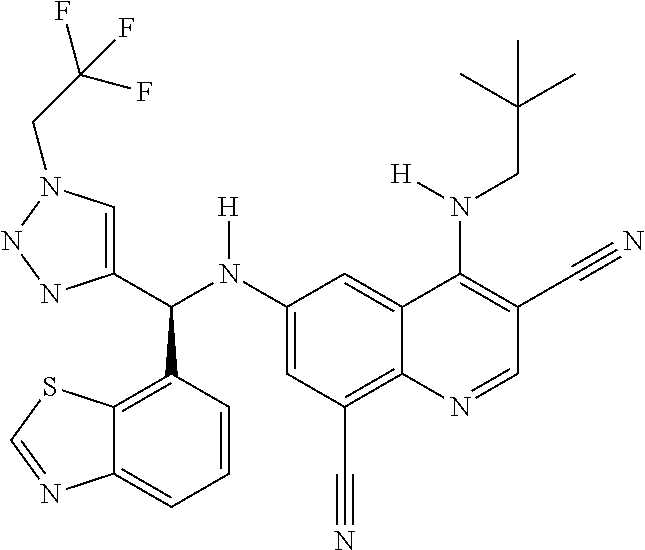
C1(N(C(C2=CN(CC(F)(F)F)NN2)C2=C3C(=CC=C2)N=CS3)[H])=CC(C#N)=C2C(=C1)C(N(CC(C)(C)C)[H])=C(C#N)C=N2
